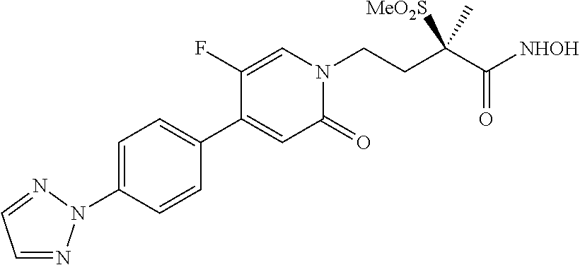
C1(N2N=CC=N2)=CC=C(C2=CC(=O)N(CCC(C([NHOH])=O)([MeO2S])C)C=C2F)C=C1
